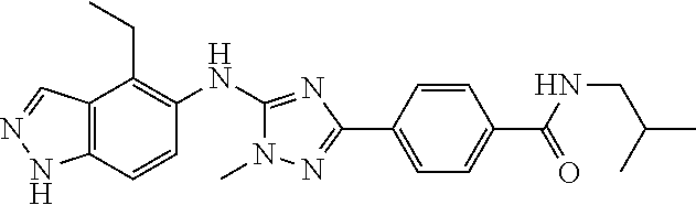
C12=C(C=CC(NC3=NC(C4=CC=C(C(=O)NCC(C)C)C=C4)=NN3C)=C1CC)NN=C2
